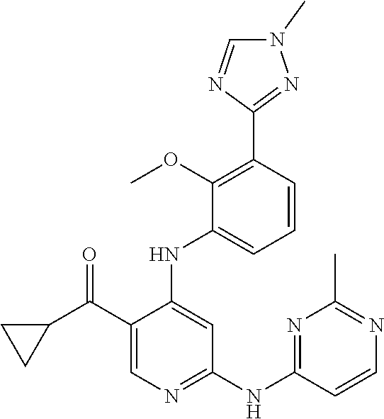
C1=CC(C2=NN(C)C=N2)=C(OC)C(NC2=CC(NC3=NC(C)=NC=C3)=NC=C2C(=O)C2CC2)=C1
